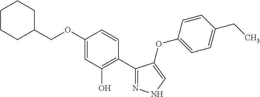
C1C(COC2=CC(O)=C(C3=NNC=C3OC3=CC=C(CC)C=C3)C=C2)CCCC1
